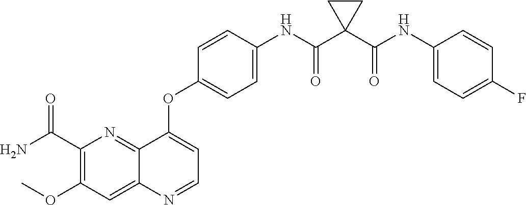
C12=NC(C(N)=O)=C(OC)C=C1N=CC=C2OC1=CC=C(NC(C2(C(NC3=CC=C(F)C=C3)=O)CC2)=O)C=C1
